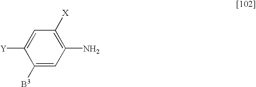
C1([B3])=CC(N)=C([X])C=C1[Y]
